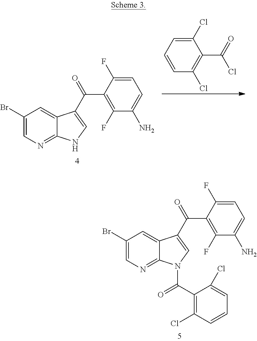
C1(Br)=CN=C2C(=C1)C(C(=O)C1=C(F)C(N)=CC=C1F)=CN2.C1(Cl)=CC=CC(Cl)=C1C(=O)Cl.C1(Br)=CN=C2C(=C1)C(C(=O)C1=C(F)C(N)=CC=C1F)=CN2C(C1=C(Cl)C=CC=C1Cl)=O
